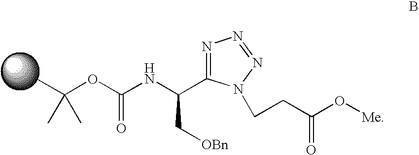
CC(OC(NC(C1=NN=NN1CCC(O[Me])=O)C[OBn])=O)(C)C
